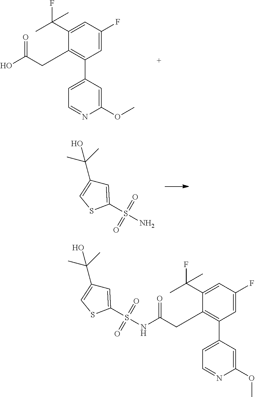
C1(C(C)(F)C)=CC(F)=CC(C2=CC=NC(OC)=C2)=C1CC(O)=O.C1=C(S(N)(=O)=O)SC=C1C(C)(C)O.C1(C(C)(F)C)=CC(F)=CC(C2=CC=NC(OC)=C2)=C1CC(=O)NS(C1=CC(C(C)(C)O)=CS1)(=O)=O
